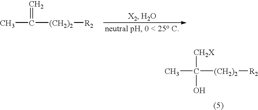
CC([(CH2)2][R2])=C.CC([(CH2)2][R2])(O)[CH2X]
